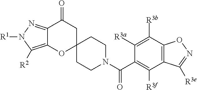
C12=C([R2])N([R1])N=C1C(=O)CC1(O2)CCN(C(C2=C([R3f])C3=C(C([R3b])=C2[R3a])ON=C3[R3e])=O)CC1
